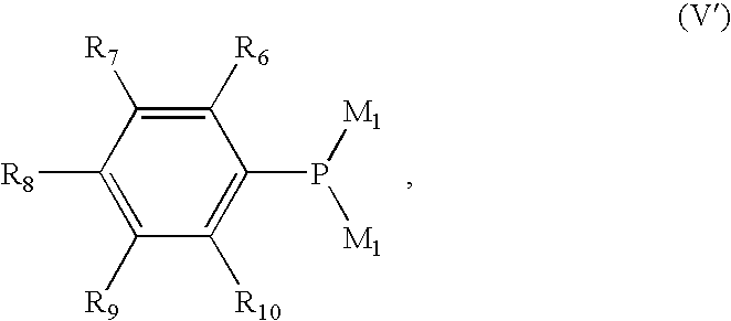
C1([R6])=C([R7])C([R8])=C([R9])C([R10])=C1P([M1])[M1]
